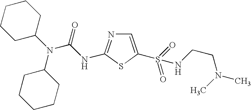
N(C1CCCCC1)(C1CCCCC1)C(NC1=NC=C(S(=O)(=O)NCCN(C)C)S1)=O
